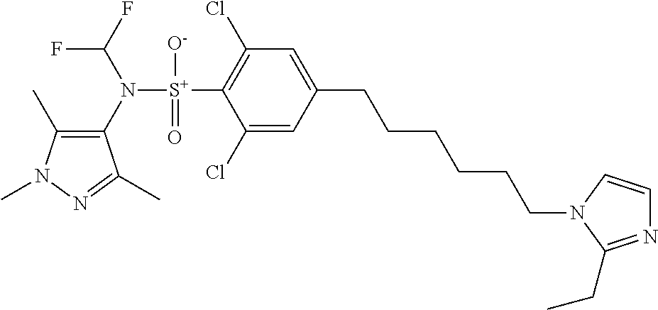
C1(C)=C(N([S+](C2=C(Cl)C=C(CCCCCCN3C=CN=C3CC)C=C2Cl)([O-])=O)C(F)F)C(C)=NN1C
